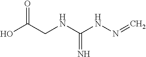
OC(CNC(NN=C)=N)=O
